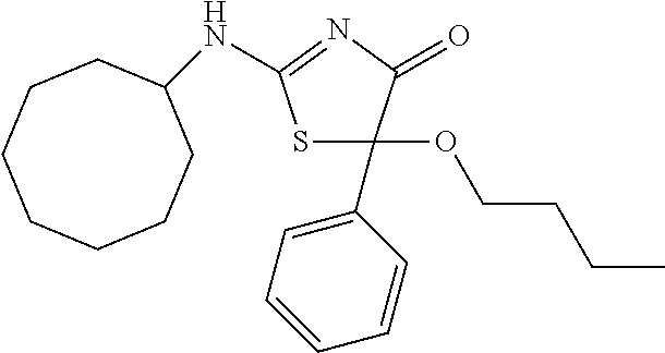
S1C(OCCCC)(C2=CC=CC=C2)C(=O)N=C1NC1CCCCCCC1
